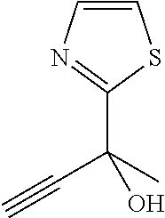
C1=CN=C(C(C)(C#C)O)S1
